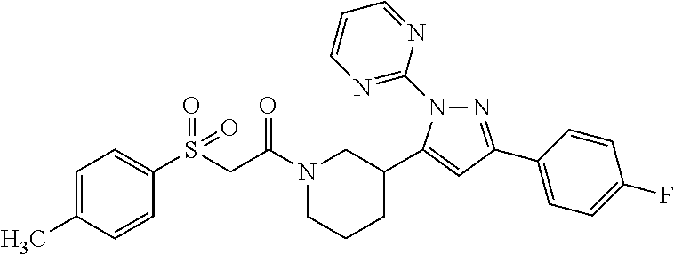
S(CC(N1CCCC(C2=CC(C3=CC=C(F)C=C3)=NN2C2=NC=CC=N2)C1)=O)(=O)(C1=CC=C(C)C=C1)=O
